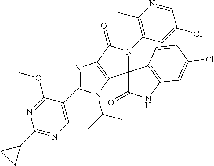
C1(C2CC2)=NC=C(C2=NC3=C(C4(N(C5=C(C)N=CC(Cl)=C5)C3=O)C(=O)NC3=C4C=CC(Cl)=C3)N2C(C)C)C(OC)=N1
